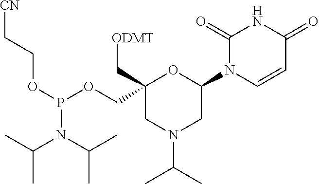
C1(=O)N(C2OC(COP(OCC[CN])N(C(C)C)C(C)C)(C[ODMT])CN(C(C)C)C2)C=CC(=O)N1
